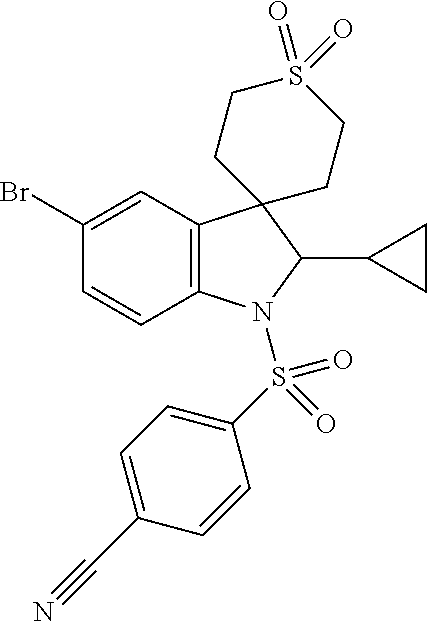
C12=C(C=C(Br)C=C1)C1(C(C3CC3)N2S(C2=CC=C(C#N)C=C2)(=O)=O)CCS(=O)(=O)CC1
